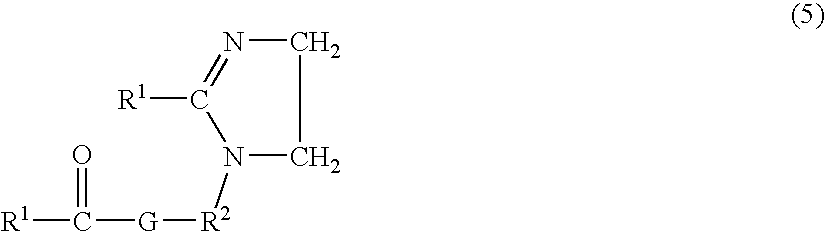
[R1]C([G][R2]N1CCN=C1[R1])=O
